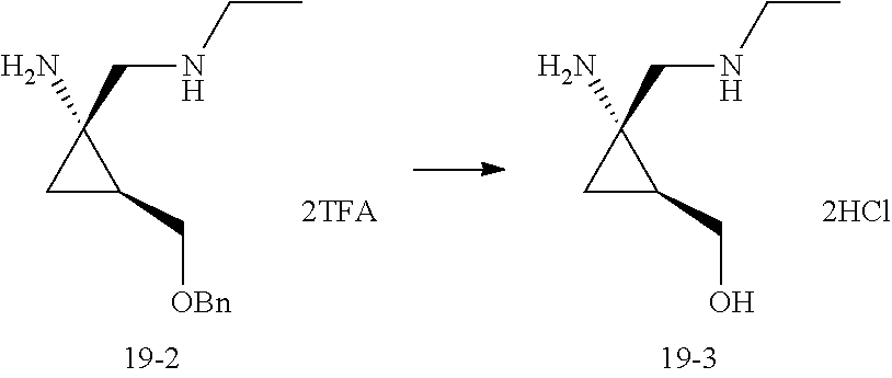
C1C(C[OBn])C1(N)CNCC.C1C(CO)C1(N)CNCC
